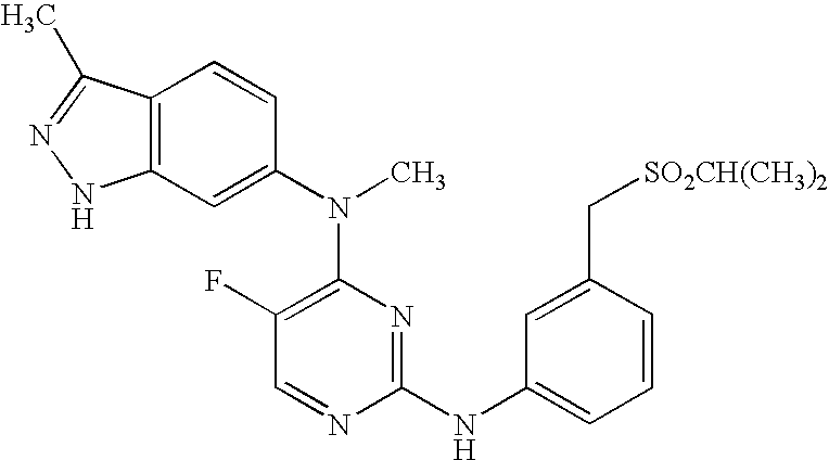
C12=C(C=C(N(C3=C(F)C=NC(NC4=CC=CC(C[SO2CH(CH3)2])=C4)=N3)C)C=C1)NN=C2C
